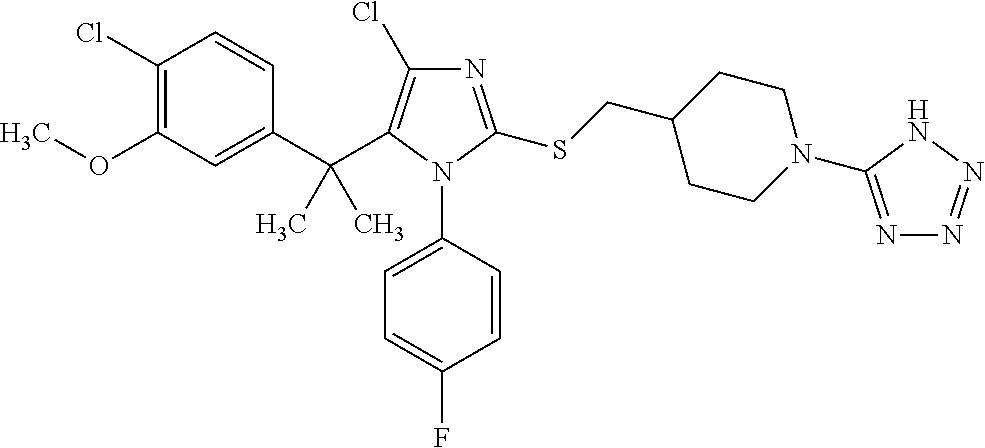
C1(C(C2=C(Cl)N=C(SCC3CCN(C4=NN=NN4)CC3)N2C2=CC=C(F)C=C2)(C)C)=CC(OC)=C(Cl)C=C1
